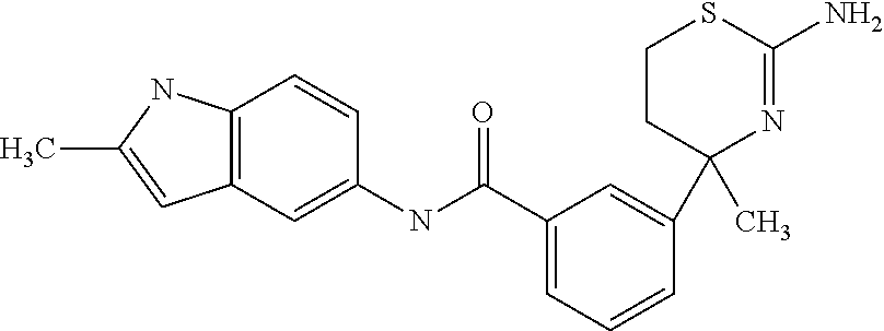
C1(C(NC2=CC3=C(C=C2)NC(C)=C3)=O)=CC=CC(C2(C)N=C(N)SCC2)=C1
